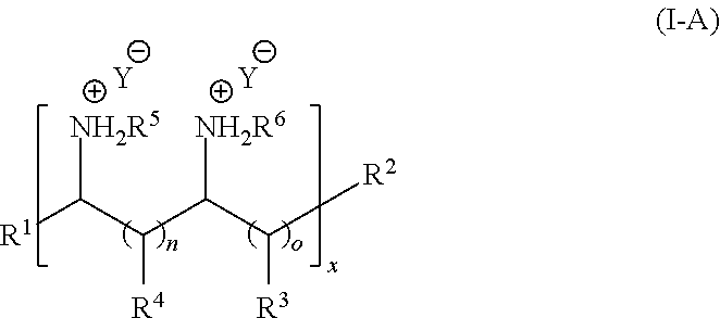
[R1]C(C(C(C([R2])[R3])[NH2R6])[R4])[NH2R5].[Y].[Y]
